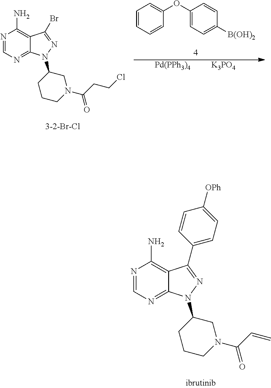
N1=CN=C2C(=C1N)C(C1=CC=C([OPh])C=C1)=NN2C1CCCN(C(C=C)=O)C1.N1=CN=C2C(=C1N)C(Br)=NN2C1CCCN(C(CCCl)=O)C1.C1=CC=CC(OC2=CC=C([B(OH)2])C=C2)=C1.[Pd(PPh3)4].[K3PO4]
